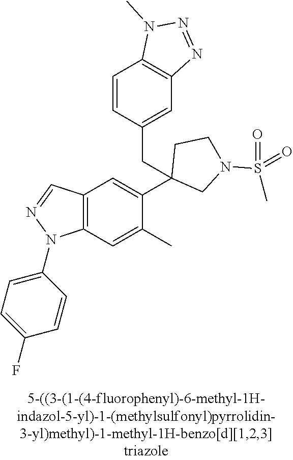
C12=C(C=C(C)C(C3(CC4=CC5=C(C=C4)N(C)N=N5)CN(S(C)(=O)=O)CC3)=C1)N(C1=CC=C(F)C=C1)N=C2
